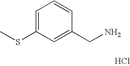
C1=C(SC)C=C(CN)C=C1.Cl
